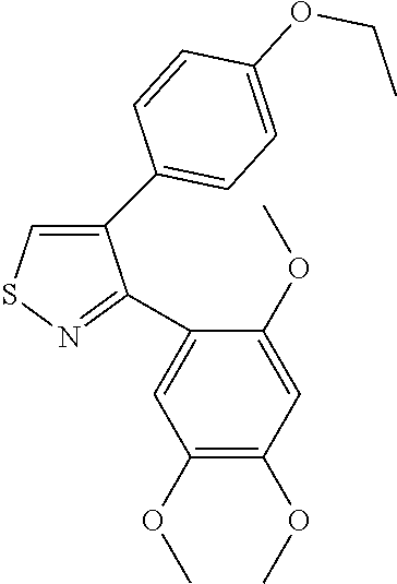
C1(C2=CC=C(OCC)C=C2)=CSN=C1C1=CC(OC)=C(OC)C=C1OC
